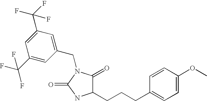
C1(CN2C(=O)NC(CCCC3=CC=C(OC)C=C3)C2=O)=CC(C(F)(F)F)=CC(C(F)(F)F)=C1
